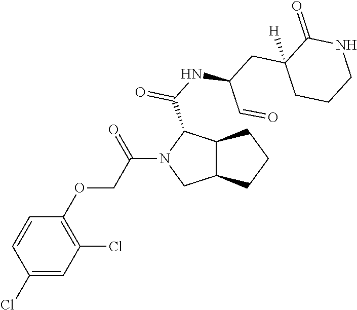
C1(Cl)=CC(Cl)=C(OCC(N2CC3C(C2C(NC(CC2([H])CCCNC2=O)C=O)=O)CCC3)=O)C=C1
